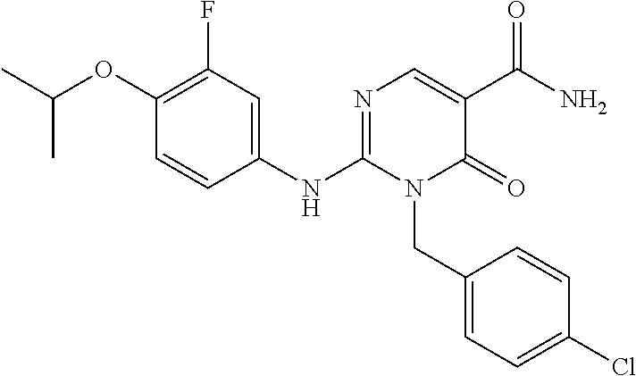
C1(OC(C)C)=C(F)C=C(NC2=NC=C(C(N)=O)C(=O)N2CC2=CC=C(Cl)C=C2)C=C1
